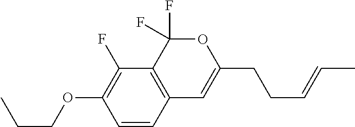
C1=CC2=C(C(F)=C1OCCC)C(F)(F)OC(CCC=CC)=C2
